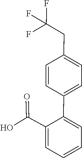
C(C1=CC=CC=C1C1=CC=C(CC(F)(F)F)C=C1)(O)=O
